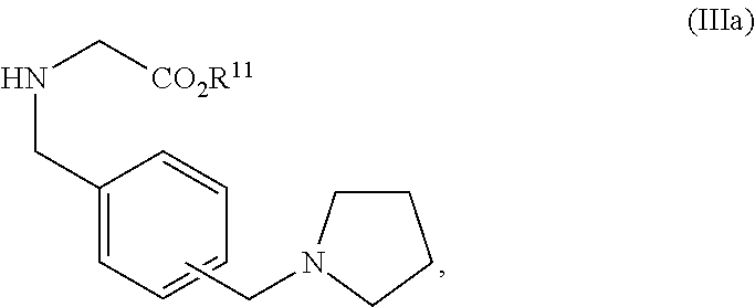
C1=CC=CC(CNC[CO2R11])=C1.C1CN(CC)CC1
